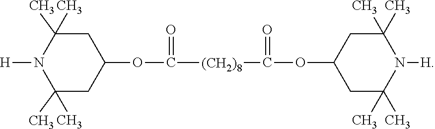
C1C(C)(C)N([H])C(C)(C)CC1OC([(CH2)8]C(OC1CC(C)(C)N([H])C(C)(C)C1)=O)=O
